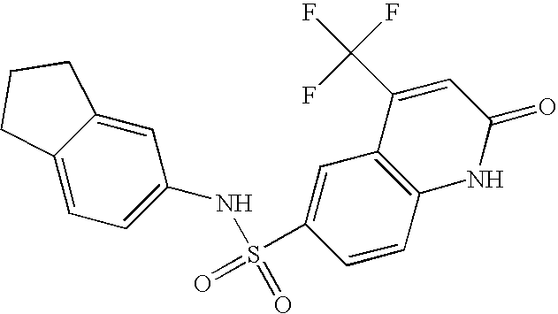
C12=CC=C(NS(=O)(=O)C3=CC4=C(C=C3)NC(=O)C=C4C(F)(F)F)C=C1CCC2
